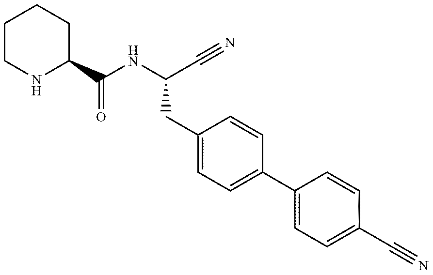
C1CCC(C(NC(C#N)CC2=CC=C(C3=CC=C(C#N)C=C3)C=C2)=O)NC1
